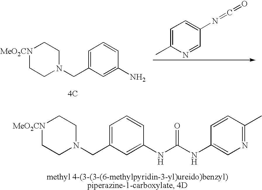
C1=NC(C)=CC=C1N=C=O.[MeO2CN]1CCN(CC2=CC=CC(N)=C2)CC1.[4C].[MeO2CN]1CCN(CC2=CC=CC(NC(NC3=CN=C(C)C=C3)=O)=C2)CC1
